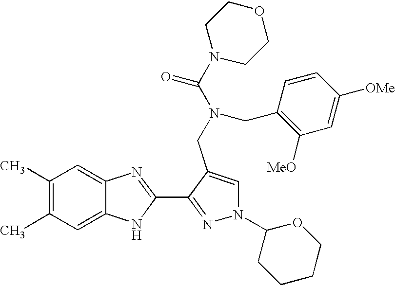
C1(C)=C(C)C=C2C(=C1)N=C(C1=NN(C3CCCCO3)C=C1CN(C(N1CCOCC1)=O)CC1=C([MeO])C=C([OMe])C=C1)N2
